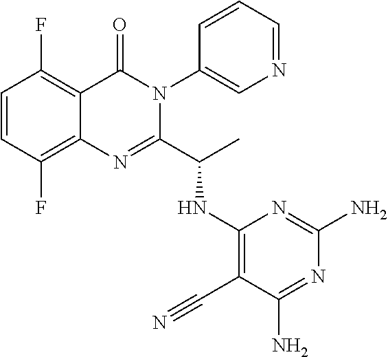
C1=CC(F)=C2C(=C1F)C(=O)N(C1=CN=CC=C1)C(C(C)NC1=C(C#N)C(N)=NC(N)=N1)=N2
